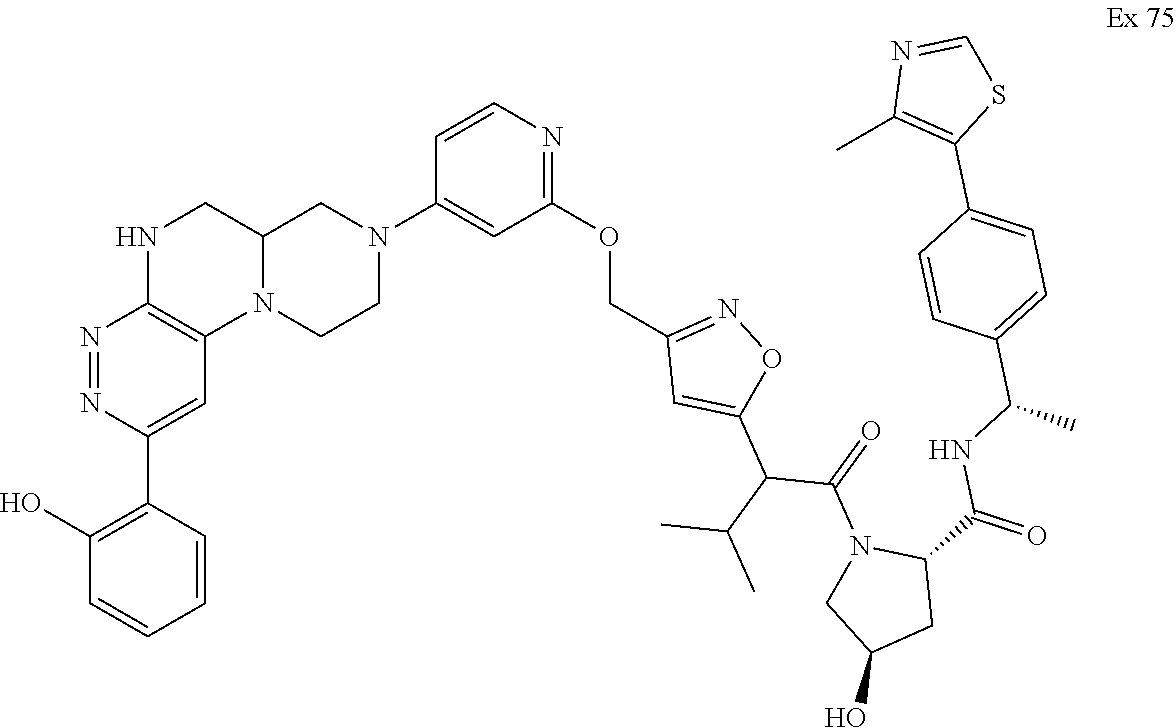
C1=NC(C)=C(C2=CC=C(C(NC(C3N(C(C(C4=CC(COC5=NC=CC(N6CCN7C8=C(N=NC(C9=C(O)C=CC=C9)=C8)NCC7C6)=C5)=NO4)C(C)C)=O)CC(O)C3)=O)C)C=C2)S1
